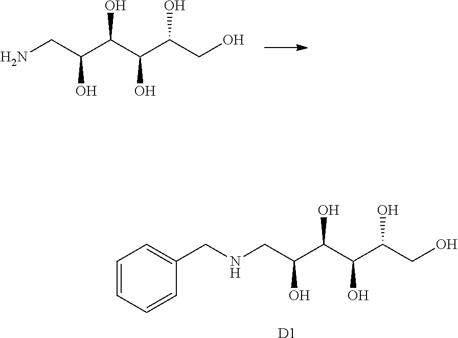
OCC(C(C(C(CN)O)O)O)O.[D1].OCC(C(C(C(CNCC1=CC=CC=C1)O)O)O)O
